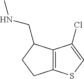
C12=C(C(Cl)=CS1)C(CNC)CC2
